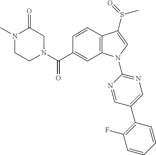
C(C1=CC2=C(C=C1)C(S(=O)C)=CN2C1=NC=C(C2=C(F)C=CC=C2)C=N1)(=O)N1CC(=O)N(C)CC1
